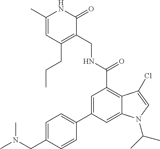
C1=C(C)NC(=O)C(CNC(C2=C3C(=CC(C4=CC=C(CN(C)C)C=C4)=C2)N(C(C)C)C=C3Cl)=O)=C1CCC
